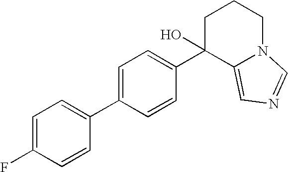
C1(C2=CC=C(C3(O)C4=CN=CN4CCC3)C=C2)=CC=C(F)C=C1
